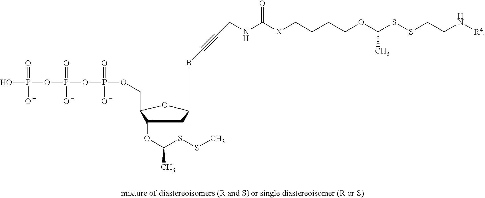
C1C(OC(SSC)C)C(COP(OP(OP(O)([O-])=O)([O-])=O)([O-])=O)OC1BC#CCNC([X]CCCCOC(SSCCN[R4])C)=O
